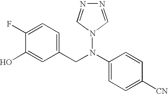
C1(F)=CC=C(CN(C2=CC=C([CN])C=C2)N2C=NN=C2)C=C1O
